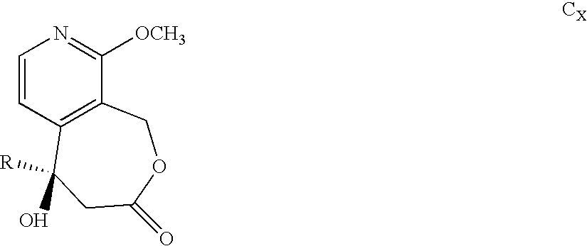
C1=CC2=C(C([OCH3])=N1)COC(=O)CC2([R])O
